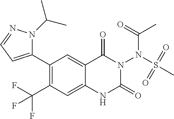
C1(C2=CC=NN2C(C)C)=C(C(F)(F)F)C=C2C(=C1)C(=O)N(N(S(=O)(=O)C)C(=O)C)C(=O)N2
